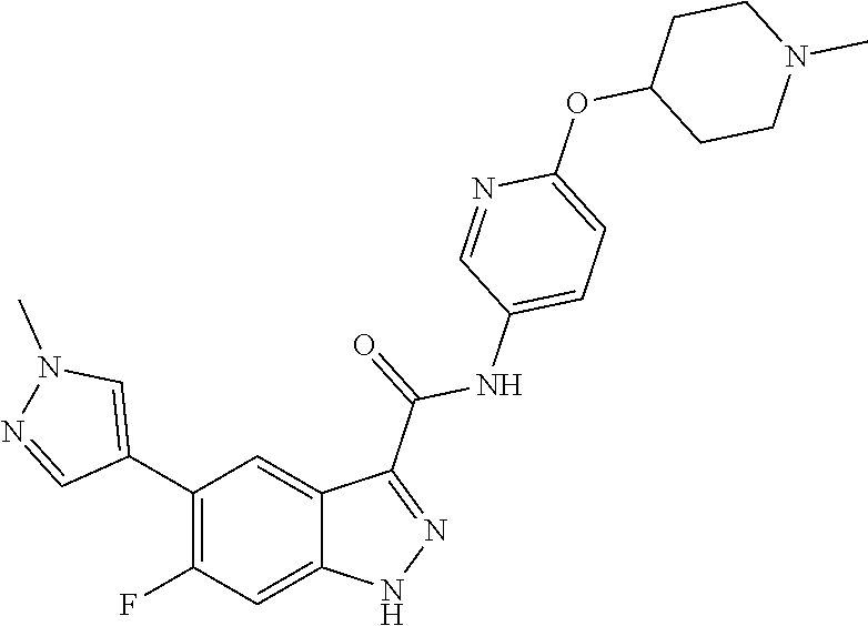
C1(C2=CN(C)N=C2)=C(F)C=C2C(=C1)C(C(=O)NC1=CC=C(OC3CCN(C)CC3)N=C1)=NN2
